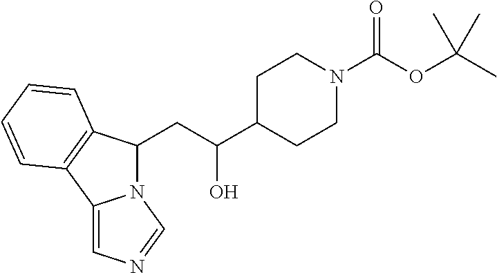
C(C(C1CCN(C(OC(C)(C)C)=O)CC1)O)C1N2C(=CN=C2)C2=C1C=CC=C2
